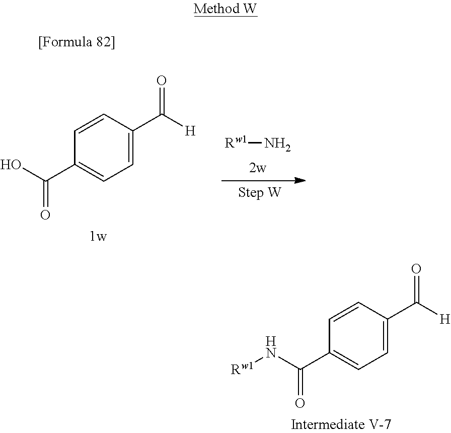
[Rw1]N.C1=C(C([H])=O)C=CC(C(O)=O)=C1.C1=C(C([H])=O)C=CC(C(N[Rw1])=O)=C1
